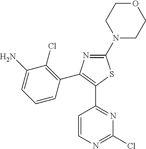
N1(C2=NC(C3=C(Cl)C(N)=CC=C3)=C(C3=NC(Cl)=NC=C3)S2)CCOCC1
